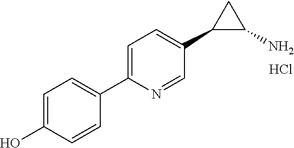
C1=C(O)C=CC(C2=CC=C(C3C(N)C3)C=N2)=C1.Cl
